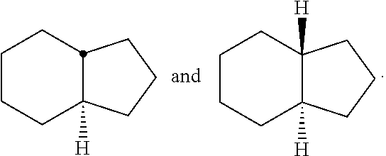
C1CCC2([H])CCCC2C1.C1CCC2([H])CCCC2([H])C1
